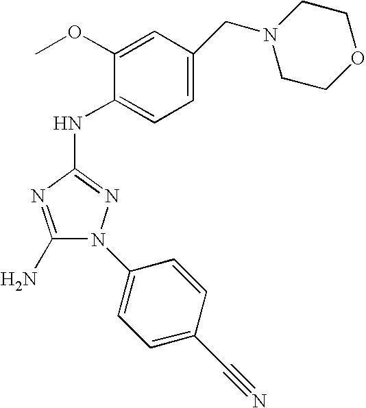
C1(N)=NC(NC2=CC=C(CN3CCOCC3)C=C2OC)=NN1C1=CC=C(C#N)C=C1
